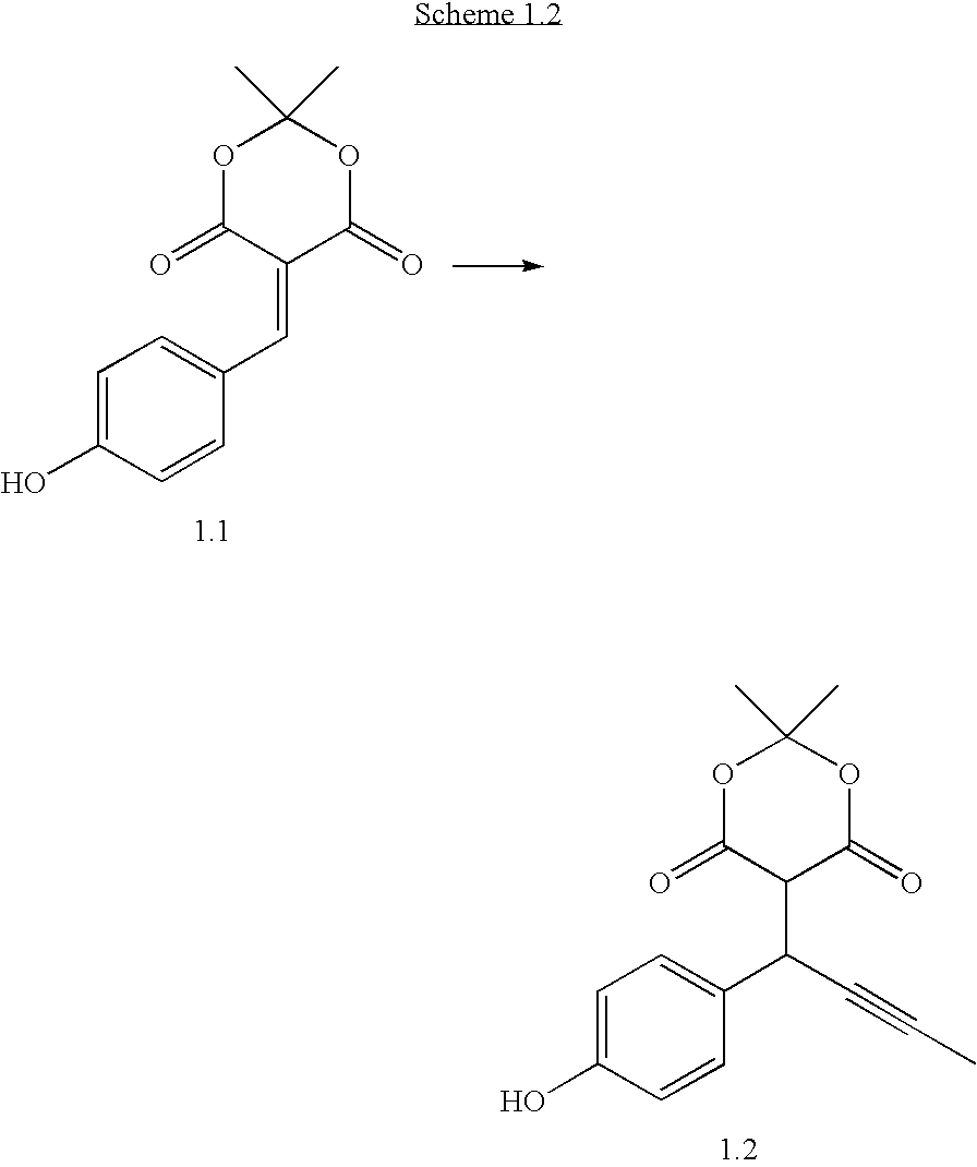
C1=C(O)C=CC(C=C2C(=O)OC(C)(C)OC2=O)=C1.C1=C(O)C=CC(C(C2C(=O)OC(C)(C)OC2=O)C#CC)=C1
